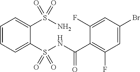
C1=CC=C(S(NC(C2=C(F)C=C(Br)C=C2F)=O)(=O)=O)C(S(N)(=O)=O)=C1
